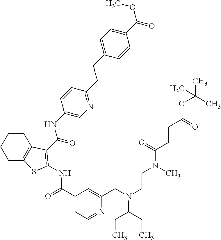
C1(C(=O)NC2=C(C(=O)NC3=CN=C(CCC4=CC=C(C(OC)=O)C=C4)C=C3)C3=C(CCCC3)S2)=CC=NC(CN(CCN(C(CCC(OC(C)(C)C)=O)=O)C)C(CC)CC)=C1
